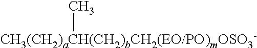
[CH3(CH2)aCH(CH2)bCH2(EO/PO)mOSO3-]C
